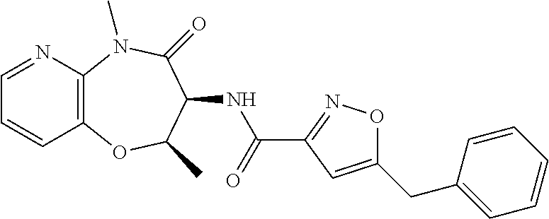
C1=NC2=C(C=C1)OC(C)C(NC(C1=NOC(CC3=CC=CC=C3)=C1)=O)C(=O)N2C
